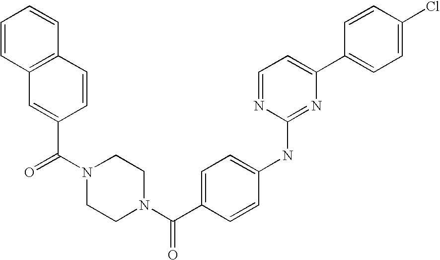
C(N1CCN(C(C2=CC=C(NC3=NC(C4=CC=C(Cl)C=C4)=CC=N3)C=C2)=O)CC1)(C1=CC2=C(C=C1)C=CC=C2)=O
